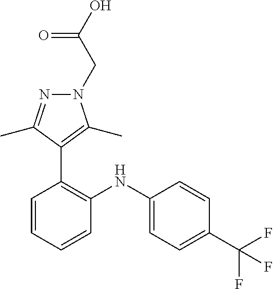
C1=CC(C(F)(F)F)=CC=C1NC1=C(C2=C(C)N(CC(O)=O)N=C2C)C=CC=C1
